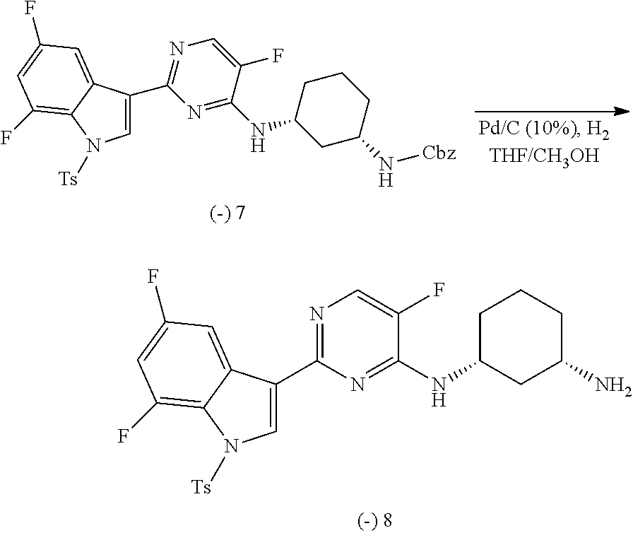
C1(NC2=NC(C3=CN([Ts])C4=C(F)C=C(F)C=C34)=NC=C2F)CCCC(N)C1.C1(NC2=NC(C3=CN([Ts])C4=C(F)C=C(F)C=C34)=NC=C2F)CCCC(N[Cbz])C1
